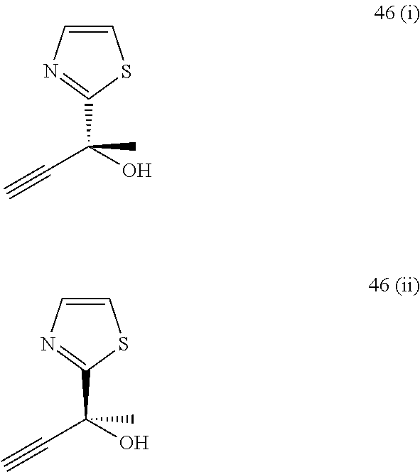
C1=CN=C(C(O)(C)C#C)S1.C1=CN=C(C(O)(C)C#C)S1
